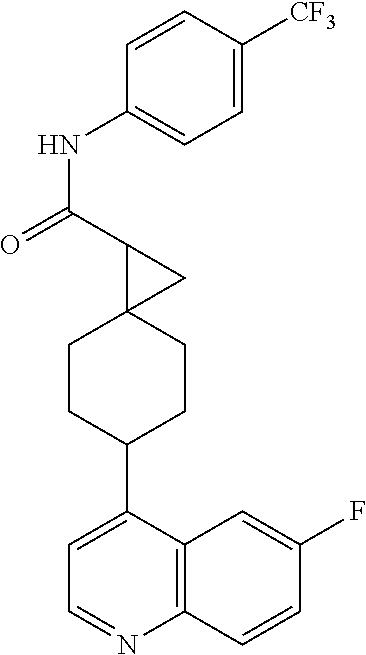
C1(NC(=O)C2C3(C2)CCC(C2=CC=NC4=C2C=C(F)C=C4)CC3)=CC=C([CF3])C=C1
